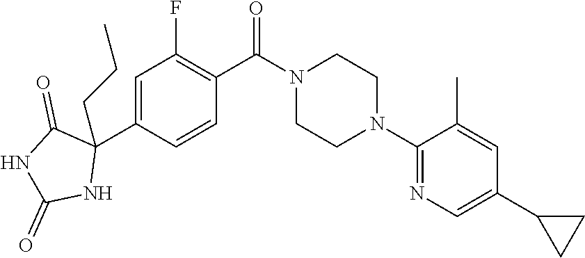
C1=C(C2(CCC)C(=O)NC(=O)N2)C=CC(C(N2CCN(C3=NC=C(C4CC4)C=C3C)CC2)=O)=C1F
